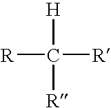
[R]C([R])([R])[H]
